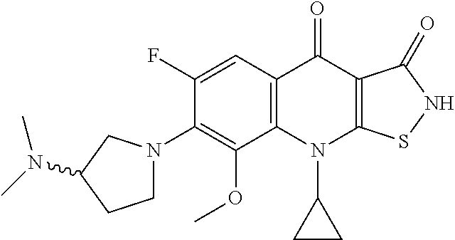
C12=C(C=C(F)C(N3CCC(N(C)C)C3)=C1OC)C(=O)C1=C(N2C2CC2)SNC1=O
